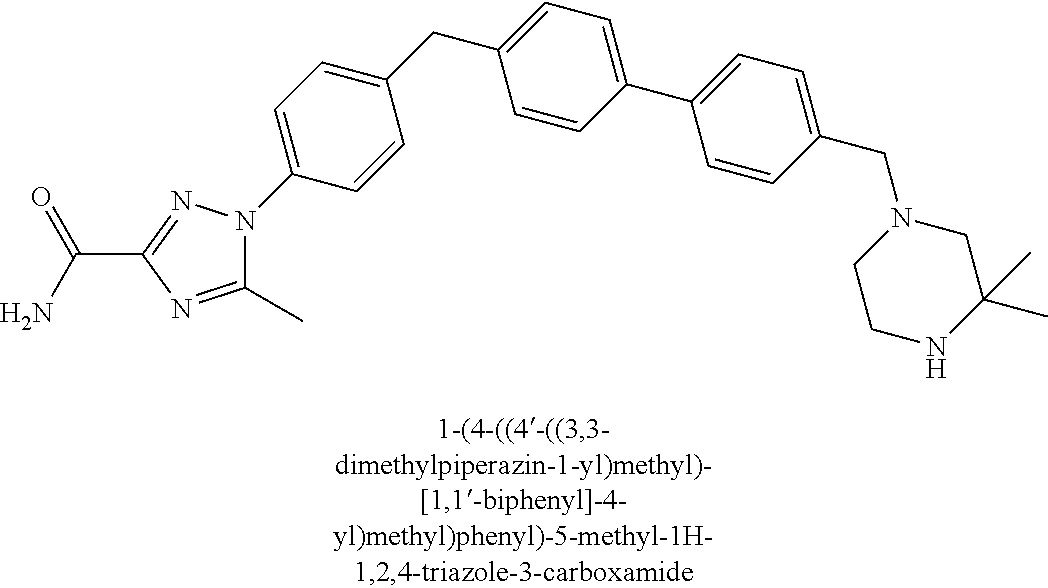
C1(CC2=CC=C(C3=CC=C(CN4CCNC(C)(C)C4)C=C3)C=C2)=CC=C(N2C(C)=NC(C(N)=O)=N2)C=C1
